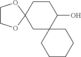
C1C2(C(O)CCC13OCCO3)CCCCC2
